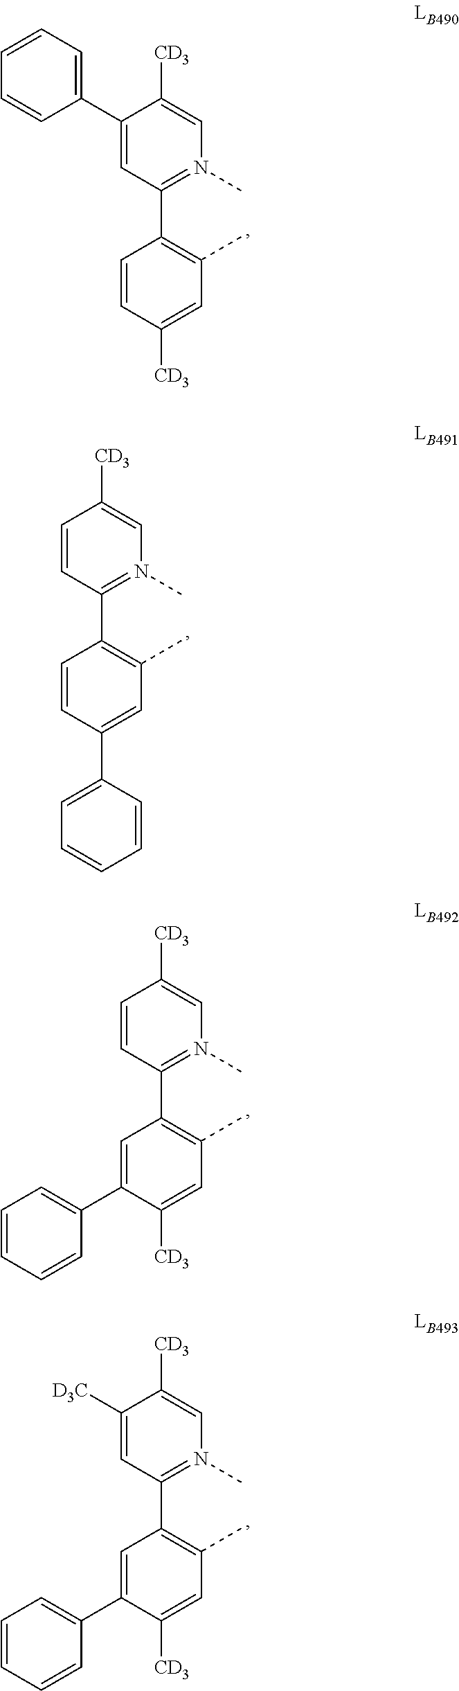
C1(C2=CC=CC=C2)=CC(C2=C(C)C=C([CD3])C=C2)=N(C)C=C1[CD3].C1=CC(C2=CC=CC=C2)=CC(C)=C1C1=N(C)C=C([CD3])C=C1.C1=CC(C2=C(C)C=C([CD3])C(C3=CC=CC=C3)=C2)=N(C)C=C1[CD3].C1([D3C])=CC(C2=C(C)C=C([CD3])C(C3=CC=CC=C3)=C2)=N(C)C=C1[CD3]
